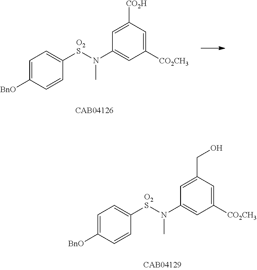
C1=C([BnO])C=CC([O2S]N(C2=CC([CO2CH3])=CC([CO2H])=C2)C)=C1.C1=C([BnO])C=CC([O2S]N(C2=CC([CO2CH3])=CC(CO)=C2)C)=C1
